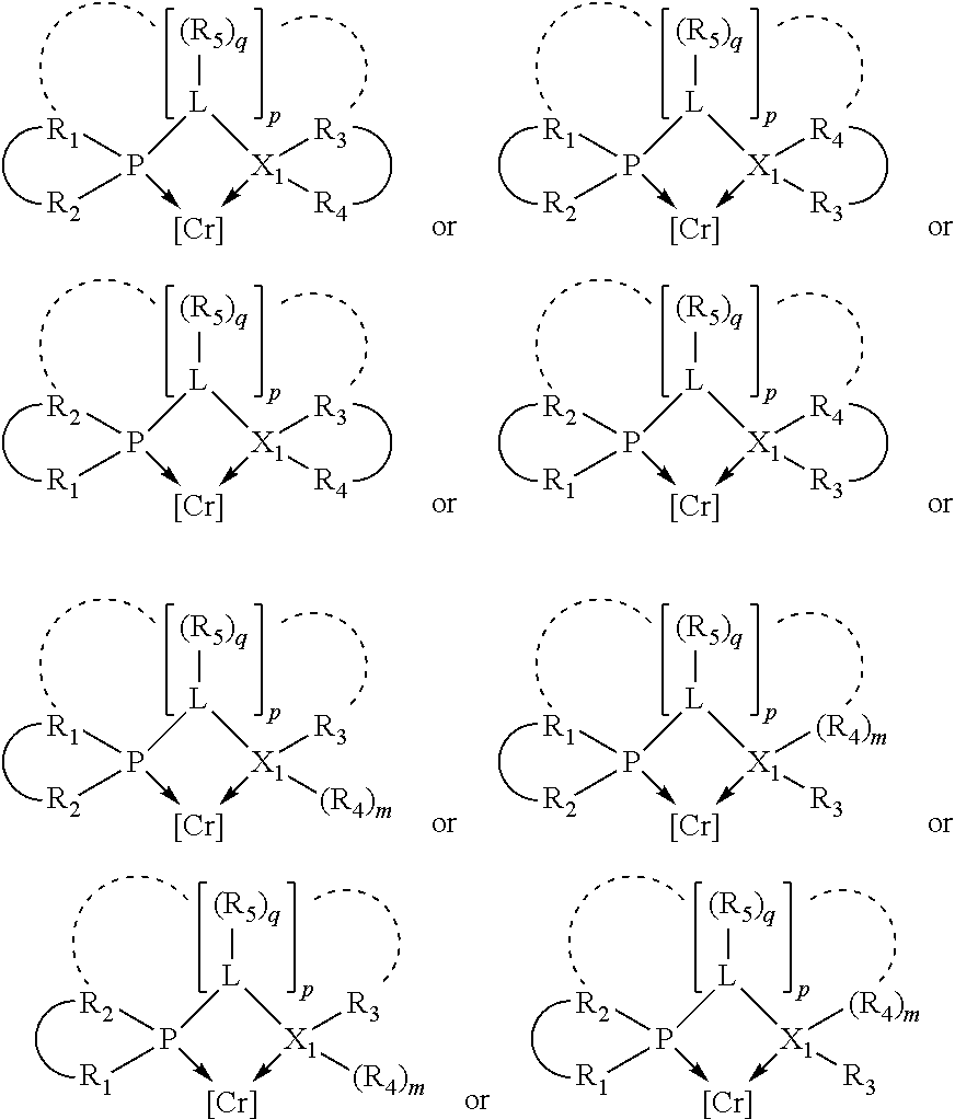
[L]1([(R5)q])P([R1])([R2])->[Cr]-[X1]1([R3])[R4].[L]1([(R5)q])P([R1])([R2])->[Cr]-[X1]1([R4])[R3].[L]1([(R5)q])P([R2])([R1])->[Cr]-[X1]1([R3])[R4].[L]1([(R5)q])P([R2])([R1])->[Cr]-[X1]1([R4])[R3].[L]1([(R5)q])P([R1])([R2])->[Cr]-[X1]1([R3])[(R4)m].[L]1([(R5)q])P([R1])([R2])->[Cr]-[X1]1([(R4)m])[R3].[L]1([(R5)q])P([R2])([R1])->[Cr]-[X1]1([R3])[(R4)m].[L]1([(R5)q])P([R2])([R1])->[Cr]-[X1]1([(R4)m])[R3]
